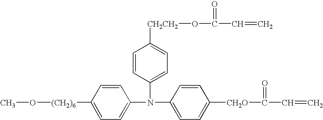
CO[(CH2)6]C1=CC=C(N(C2=CC=C([CH2O]C(C=C)=O)C=C2)C2=CC=C([CH2CH2]OC(C=C)=O)C=C2)C=C1
